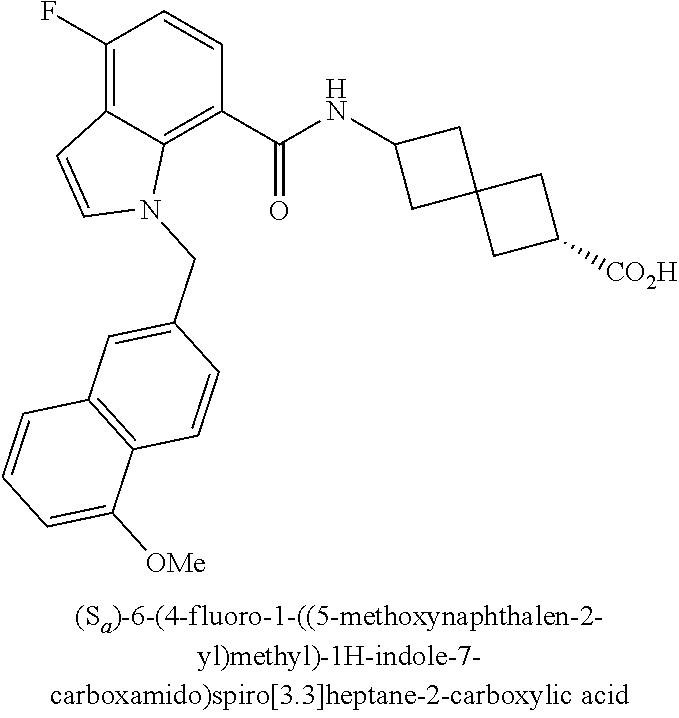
C1(F)=C2C(=C(C(NC3CC4(C3)CC([CO2H])C4)=O)C=C1)N(CC1=CC3=C(C=C1)C([OMe])=CC=C3)C=C2
